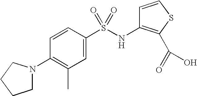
C1=CC(S(NC2=C(C(=O)O)SC=C2)(=O)=O)=CC(C)=C1N1CCCC1
